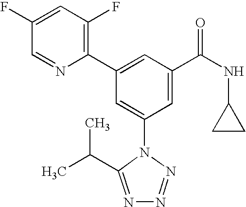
C1(C2=CC(C(NC3CC3)=O)=CC(N3C(C(C)C)=NN=N3)=C2)=C(F)C=C(F)C=N1
